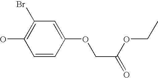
C1=CC(OCC(OCC)=O)=CC(Br)=C1O
